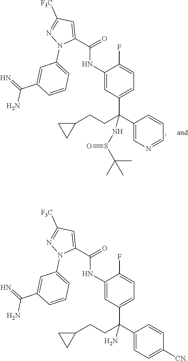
C1(NC(=O)C2=CC([F3C])=NN2C2=CC=CC(C(N)=N)=C2)=CC(C(C2=CC=C([CN])C=C2)(CCC2CC2)N)=CC=C1F.C1(NC(=O)C2=CC([F3C])=NN2C2=CC=CC(C(N)=N)=C2)=CC(C(C2=CN=CC=C2)(CCC2CC2)NS(C(C)(C)C)=O)=CC=C1F
